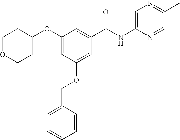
C1(OC2CCOCC2)=CC(OCC2=CC=CC=C2)=CC(C(NC2=CN=C(C)C=N2)=O)=C1
